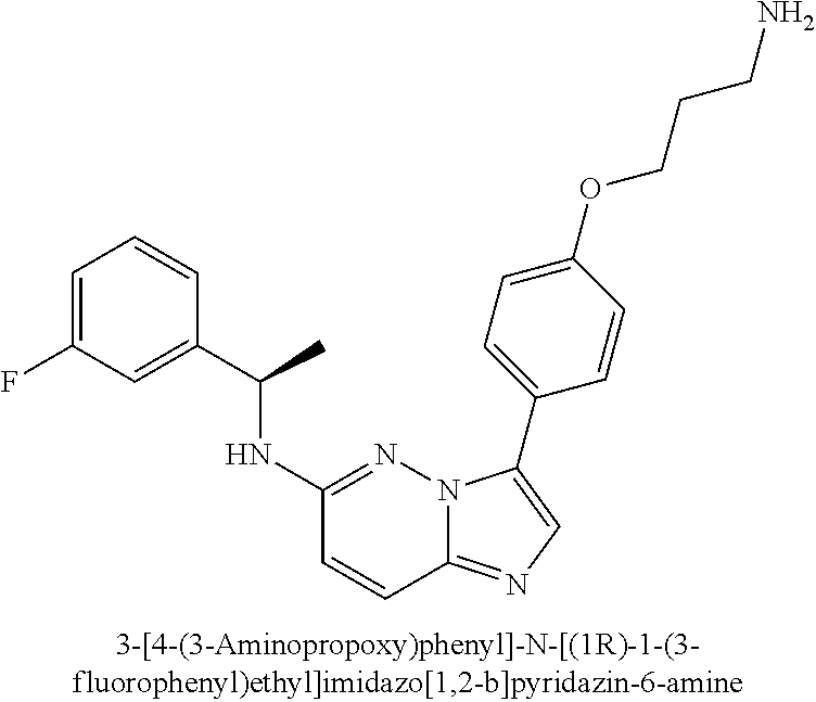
C1(NC(C2=CC(F)=CC=C2)C)=NN2C(=NC=C2C2=CC=C(OCCCN)C=C2)C=C1
